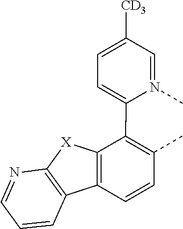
C1=N(C)C(C2=C(C)C=CC3=C2[X]C2=C3C=CC=N2)=CC=C1[CD3]
